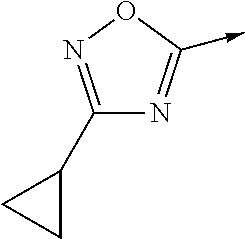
C1(C2CC2)=NOC(->C)=N1
